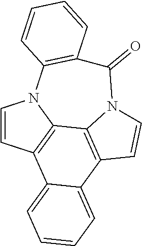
C1=CC2=C3N1C1=C(C=CC=C1)C(=O)N1C3=C(C3=CC=CC=C23)C=C1
